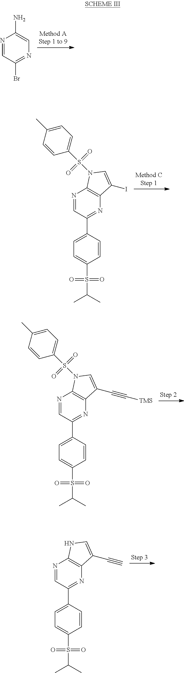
N1=CC(Br)=NC=C1N.N1=CC(C2=CC=C(S(=O)(=O)C(C)C)C=C2)=NC2=C1N(S(C1=CC=C(C)C=C1)(=O)=O)C=C2I.N1=CC(C2=CC=C(S(=O)(=O)C(C)C)C=C2)=NC2=C1N(S(C1=CC=C(C)C=C1)(=O)=O)C=C2C#C[TMS].N1=CC(C2=CC=C(S(=O)(=O)C(C)C)C=C2)=NC2=C1NC=C2C#C
